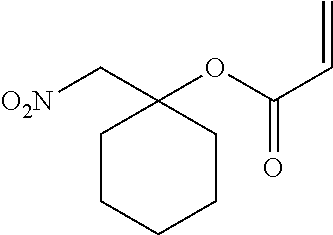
C1CCCCC1(C[O2N])OC(C=C)=O
